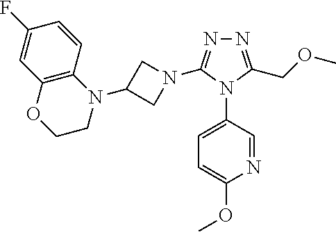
N1=C(COC)N(C2=CC=C(OC)N=C2)C(N2CC(N3C4=C(OCC3)C=C(F)C=C4)C2)=N1
